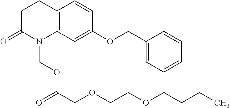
C12=C(CCC(=O)N1COC(COCCOCCCC)=O)C=CC(OCC1=CC=CC=C1)=C2
